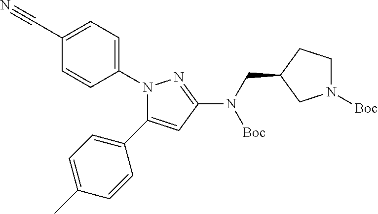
N1(C2=CC=C(C#N)C=C2)C(C2=CC=C(C)C=C2)=CC(N(CC2CN([Boc])CC2)[Boc])=N1
